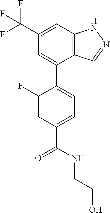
C1=C(C(F)(F)F)C=C(C2=CC=C(C(NCCO)=O)C=C2F)C2=C1NN=C2
